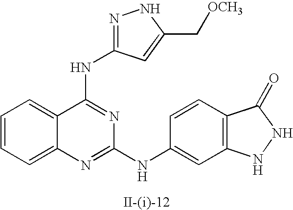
C1=CC=C2C(=C1)C(NC1=NNC(C[OCH3])=C1)=NC(NC1=CC3=C(C=C1)C(=O)NN3)=N2
